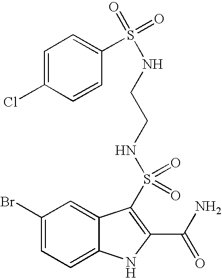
C1(Br)=CC=C2C(=C1)C(S(NCCNS(=O)(=O)C1=CC=C(Cl)C=C1)(=O)=O)=C(C(N)=O)N2
